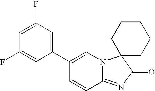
C1=C(F)C=C(C2=CN3C(=NC(=O)C34CCCCC4)C=C2)C=C1F
